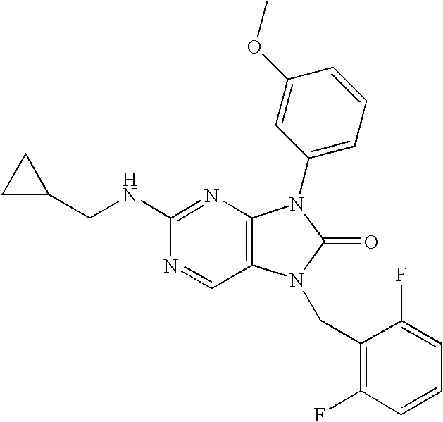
C1(CNC2=NC3=C(C=N2)N(CC2=C(F)C=CC=C2F)C(=O)N3C2=CC=CC(OC)=C2)CC1
